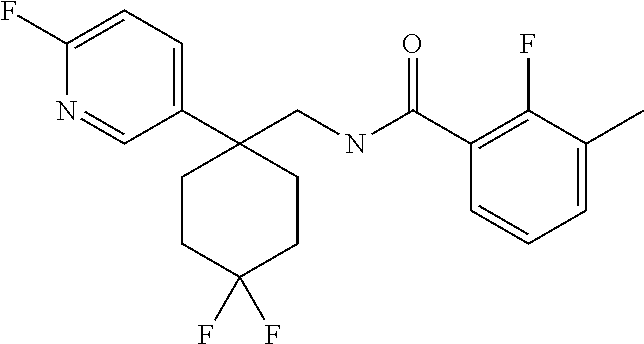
C1=C(F)N=CC(C2(CNC(C3=C(F)C(C)=CC=C3)=O)CCC(F)(F)CC2)=C1
